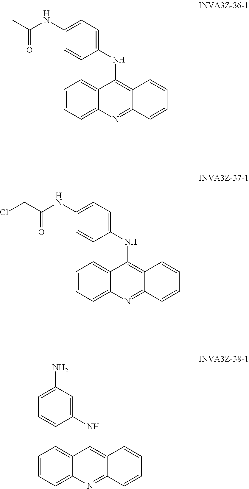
C1=CC=C2C(=C1)C(NC1=CC=C(NC(CCl)=O)C=C1)=C1C(=N2)C=CC=C1.C1=CC=C2C(=C1)C(NC1=CC=C(NC(C)=O)C=C1)=C1C(=N2)C=CC=C1.C1=CC=C2C(=C1)C(NC1=CC(N)=CC=C1)=C1C(=N2)C=CC=C1
